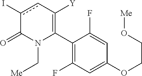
C1(C2=C([Y])cc(I)C(=O)N2C[Me])=C(F)C=C(OCCO[Me])C=C1F
